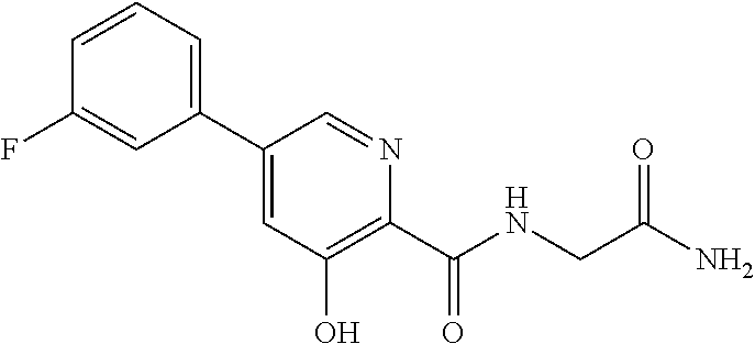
C1=C(C2=CC=CC(F)=C2)C=NC(C(NCC(N)=O)=O)=C1O
